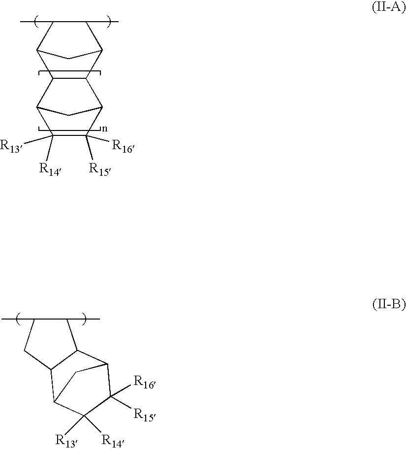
C12C(C3C(C)C(C)C1C3)C1C([R16])([R15])C([R13])([R14])C2C1.CC1C(C)C2C(C1)C1C([R13])([R14])C([R16])([R15])C2C1
